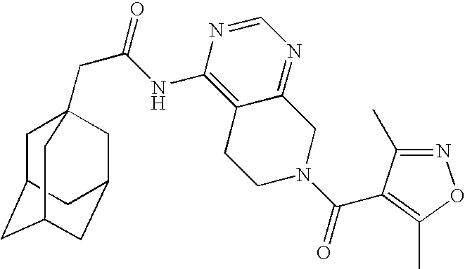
C1C2CC3CC(CC1(CC(=O)NC1=C4C(=NC=N1)CN(C(=O)C1=C(C)ON=C1C)CC4)C3)C2
